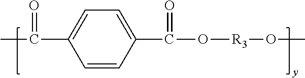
C1=CC(C(=O)O[R3]OC)=CC=C1C(C)=O
